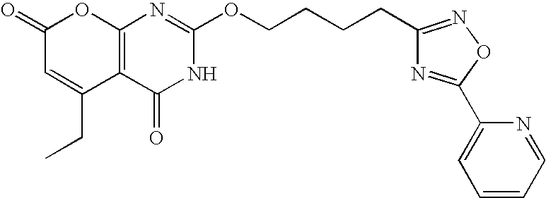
C1(=O)C=C(CC)C2=C(O1)N=C(OCCCCC1=NOC(C3=CC=CC=N3)=N1)NC2=O
